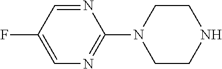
C1=C(F)C=NC(N2CCNCC2)=N1
